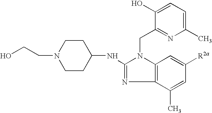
C1CN(CCO)CCC1NC1=NC2=C(N1CC1=NC(C)=CC=C1O)C=C([R2a])C=C2C
